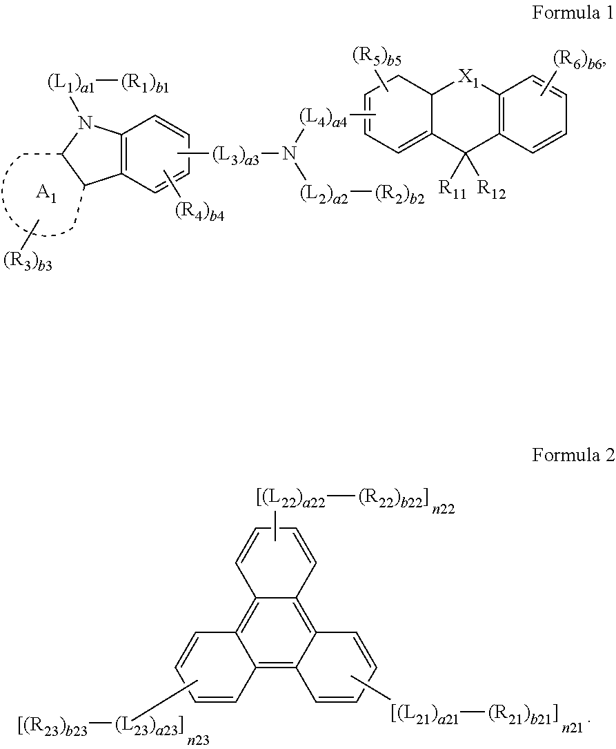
C12=C(C=CC=C1)C(C)C(C)N2[(L1)a1][(R1)b1].C[(R4)b4].C[(L3)a3]N([(L2)a2][(R2)b2])[(L4)a4]C.C1=CC=C2C(C1)[X1]C1=C(C2([R11])[R12])C=CC=C1.C[(R5)b5].C[(R6)b6].[A1].C[(R3)b3].C12=C3C(=C4C(=C1C=CC=C2)C=CC=C4)C=CC=C3.C[[(L22)a22][(R22)b22]].[(L23)a23]]([[(R23)b23])C.C[[(L21)a21][(R21)b21]]
